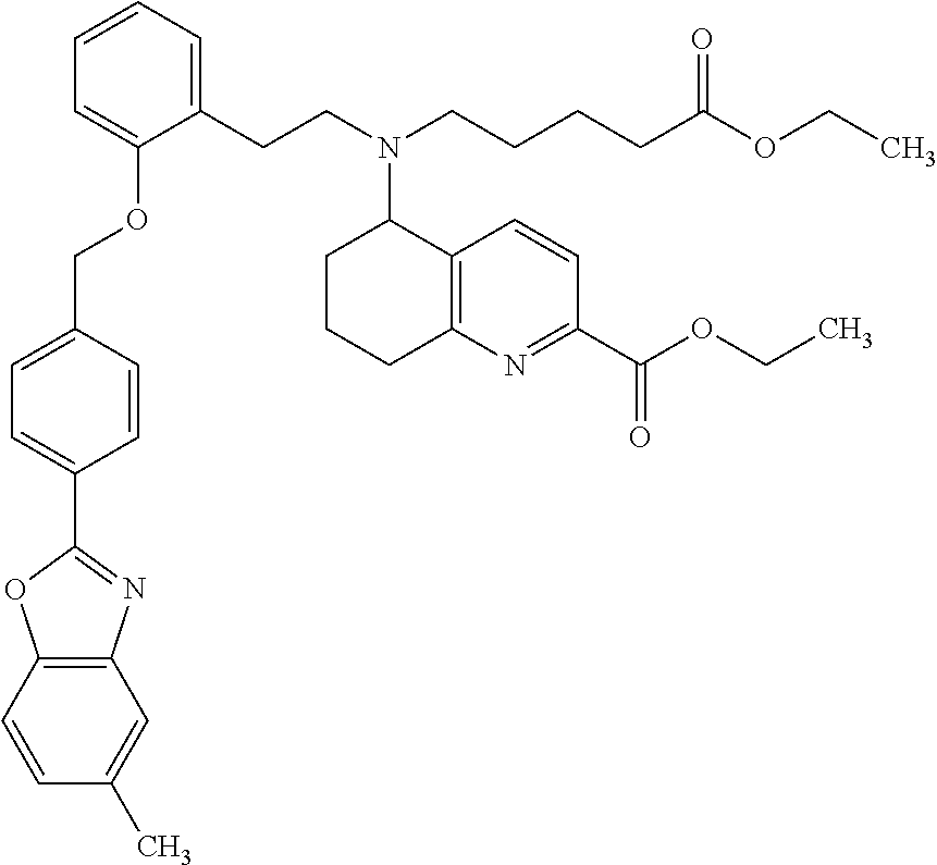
C1=C(C2=NC3=C(O2)C=CC(C)=C3)C=CC(COC2=CC=CC=C2CCN(C2CCCC3=C2C=CC(C(OCC)=O)=N3)CCCCC(OCC)=O)=C1
